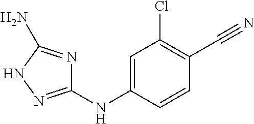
C1=C(NC2=NNC(N)=N2)C=CC(C#N)=C1Cl
